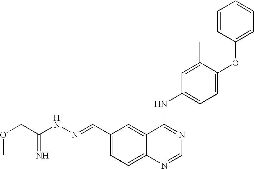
C1=CC(OC2=CC=C(NC3=NC=NC4=CC=C(C=NNC(=N)COC)C=C34)C=C2C)=CC=C1
